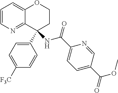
C1=CN=C2C(=C1)OCCC2(NC(C1=CC=C(C(OC)=O)C=N1)=O)C1=CC=C([F3C])C=C1
